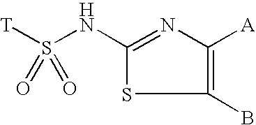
C1(NS([T])(=O)=O)=NC([A])=C(B)S1
